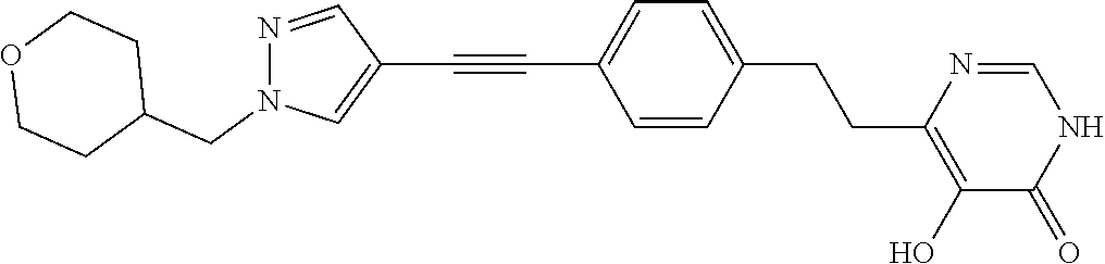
OC1=C(CCC2=CC=C(C#CC3=CN(CC4CCOCC4)N=C3)C=C2)N=CNC1=O
